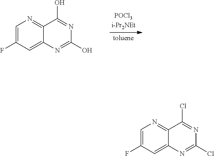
C1=C(F)C=C2C(=N1)C(O)=NC(O)=N2.C1=C(F)C=C2C(=N1)C(Cl)=NC(Cl)=N2
